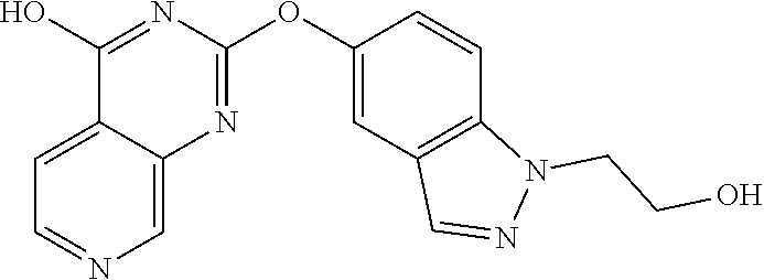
C12=CC=NC=C1N=C(OC1=CC3=C(C=C1)N(CCO)N=C3)N=C2O
